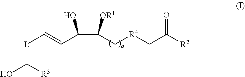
C(C(C[R4]CC([R2])=O)[OR1])(C=C[L]C(O)[R3])O
